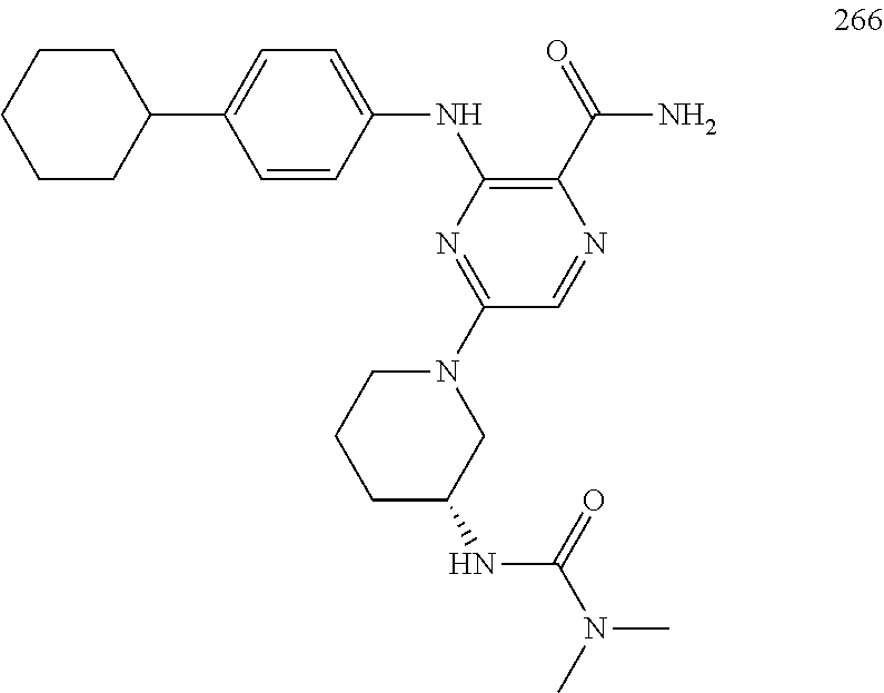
C1CC(C2=CC=C(NC3=C(C(=O)N)N=CC(N4CCCC(NC(N(C)C)=O)C4)=N3)C=C2)CCC1
